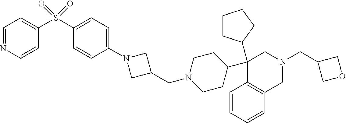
C1(C2(C3CCCC3)C3=C(C=CC=C3)CN(CC3COC3)C2)CCN(CC2CN(C3=CC=C(S(C4=CC=NC=C4)(=O)=O)C=C3)C2)CC1
